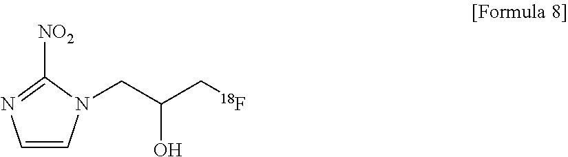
C1=CN(CC(C[18F])O)C([NO2])=N1
